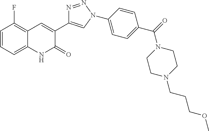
C1=CC=C2C(=C1F)C=C(C1=CN(C3=CC=C(C(N4CCN(CCCOC)CC4)=O)C=C3)N=N1)C(=O)N2
